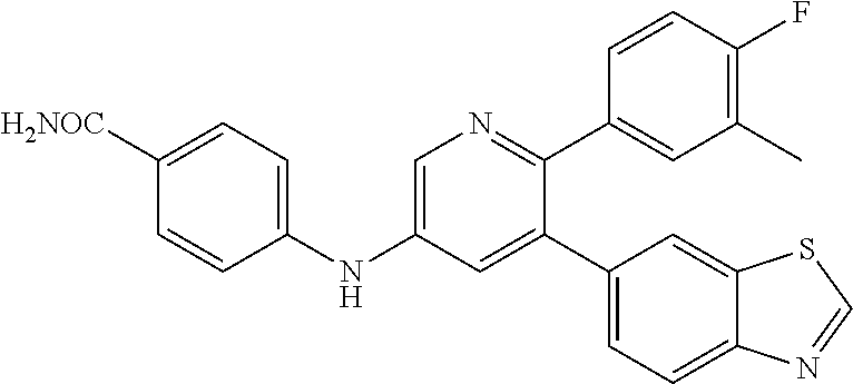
C1(NC2=CN=C(C3=CC(C)=C(F)C=C3)C(C3=CC=C4C(=C3)SC=N4)=C2)=CC=C([H2NOC])C=C1
